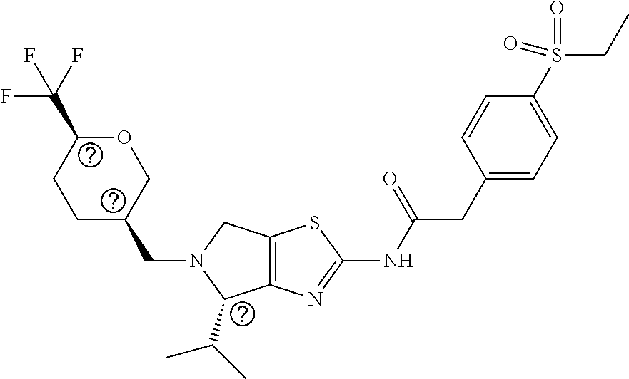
C1C(CN2C(C(C)C)C3=C(C2)SC(NC(CC2=CC=C(S(CC)(=O)=O)C=C2)=O)=N3)COC(C(F)(F)F)C1
